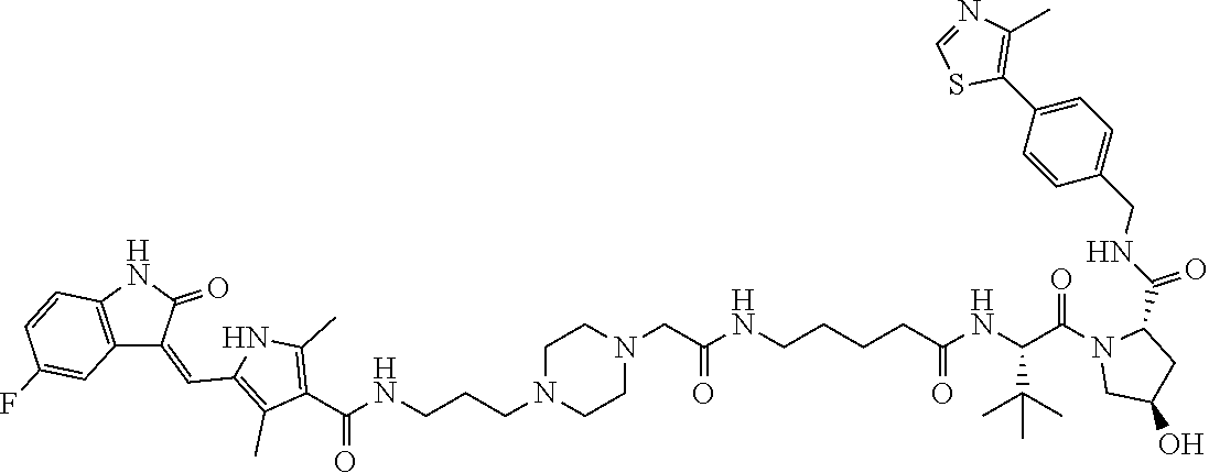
C1=NC(C)=C(C2=CC=C(CNC(=O)C3N(C(C(C(C)(C)C)NC(=O)CCCCNC(CN4CCN(CCCNC(C5=C(C)NC(C=C6C7=C(C=CC(F)=C7)NC6=O)=C5C)=O)CC4)=O)=O)CC(O)C3)C=C2)S1
